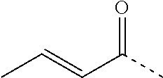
O=C(C)C=CC
